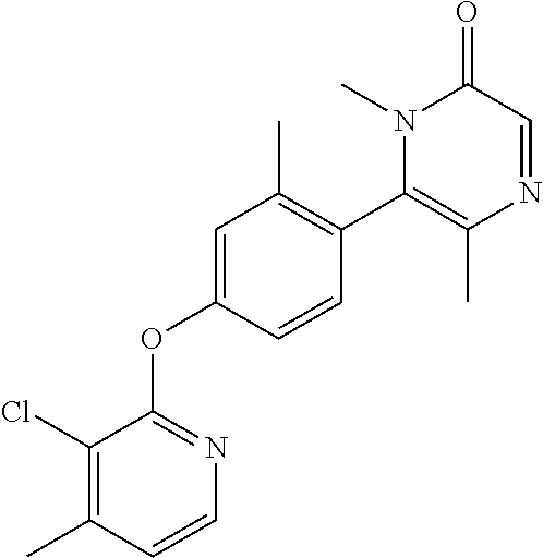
N1(C)C(C2=C(C)C=C(OC3=NC=CC(C)=C3Cl)C=C2)=C(C)N=CC1=O
